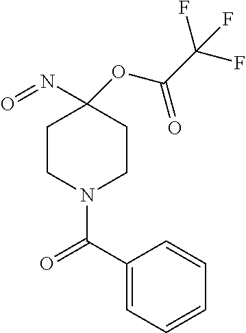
C1CN(C(=O)C2=CC=CC=C2)CCC1(N=O)OC(C(F)(F)F)=O
